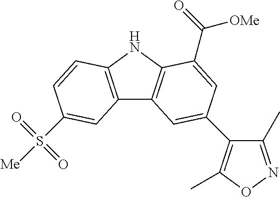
C12=C(NC3=C1C=C(C1=C(C)ON=C1C)C=C3C(=O)[OMe])C=CC(S(=O)(=O)[Me])=C2
